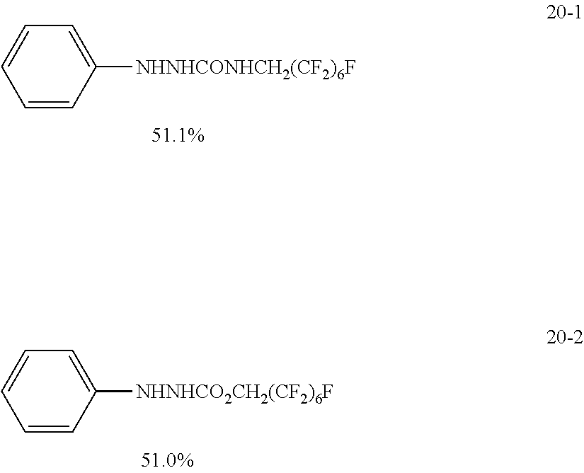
C1=CC([NHNHCONHCH2(CF2)6F])=CC=C1.C1=CC([NHNHCO2CH2(CF2)6F])=CC=C1
